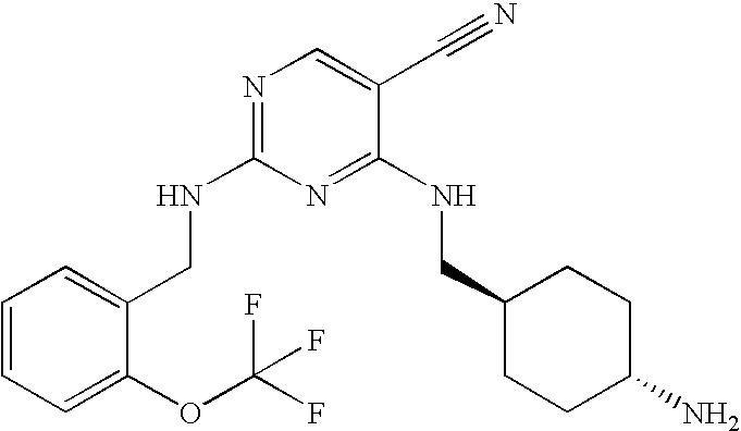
C1(CNC2=NC=C(C#N)C(NCC3CCC(N)CC3)=N2)=CC=CC=C1OC(F)(F)F
